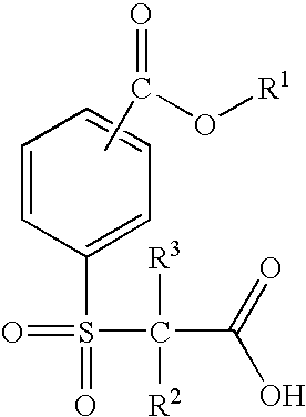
C1=CC(S(=O)(=O)C(C(=O)O)([R3])[R2])=CC=C1.CC(O[R1])=O
